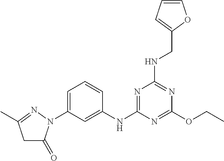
C1(OCC)=NC(NC2=CC(N3C(=O)CC(C)=N3)=CC=C2)=NC(NCC2=CC=CO2)=N1
